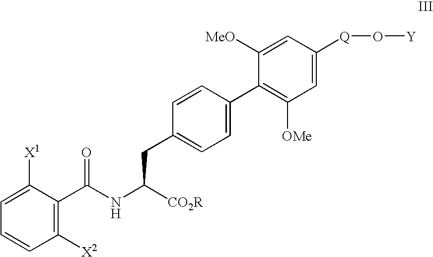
C1([X1])=CC=CC([X2])=C1C(NC(CC1=CC=C(C2=C([OMe])C=C([Q]O[Y])C=C2[MeO])C=C1)[CO2R])=O
